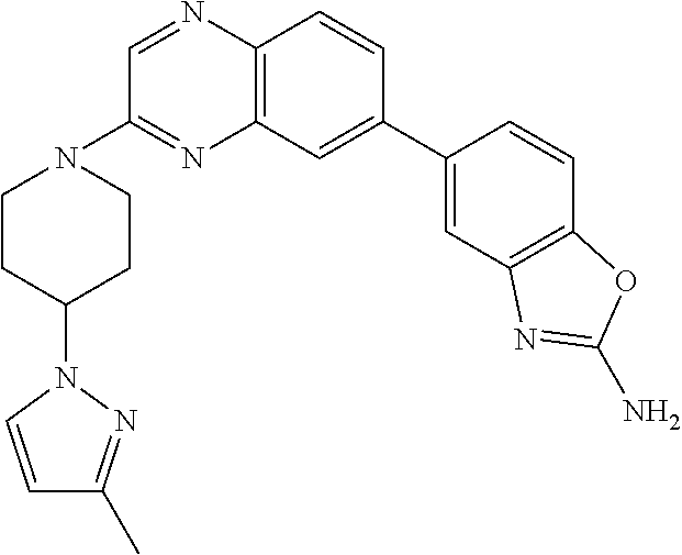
C12=C(C=C(C3=CC4=C(C=C3)OC(N)=N4)C=C1)N=C(N1CCC(N3C=CC(C)=N3)CC1)C=N2
